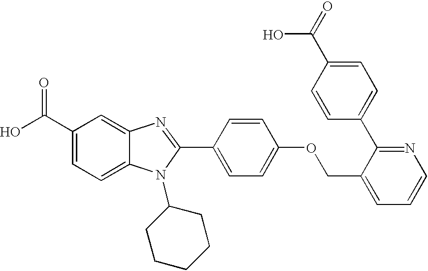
OC(C1=CC=C2C(=C1)N=C(C1=CC=C(OCC3=CC=CN=C3C3=CC=C(C(=O)O)C=C3)C=C1)N2C1CCCCC1)=O
